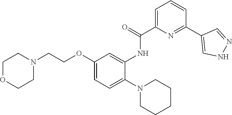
C1=C(OCCN2CCOCC2)C=C(NC(C2=CC=CC(C3=CNN=C3)=N2)=O)C(N2CCCCC2)=C1
